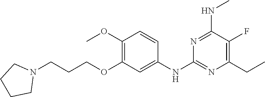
C1(CC)=C(F)C(NC)=NC(NC2=CC(OCCCN3CCCC3)=C(OC)C=C2)=N1
